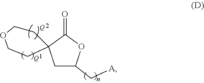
C1C(C[A])OC(=O)C12CCOCC2
